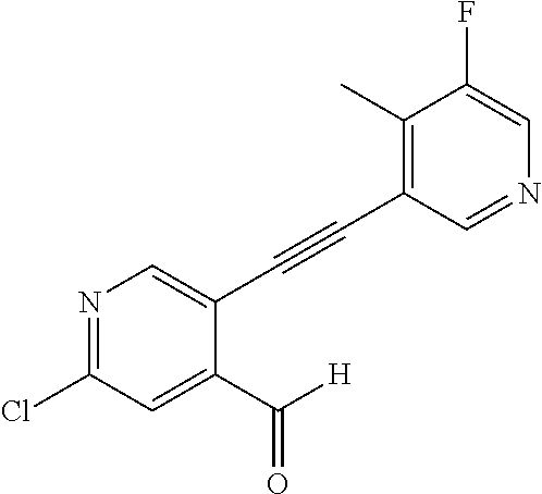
N1=C(Cl)C=C(C([H])=O)C(C#CC2=C(C)C(F)=CN=C2)=C1
